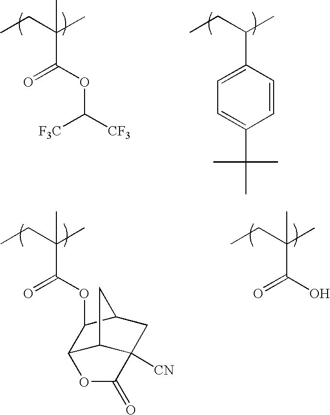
CCC(C)C1=CC=C(C(C)(C)C)C=C1.CCC(C)(C)C(OC([F3C])[CF3])=O.CCC(C)(C)C(OC1C2C3C([CN])(CC1C3)C(=O)O2)=O.CCC(C)(C)C(O)=O
